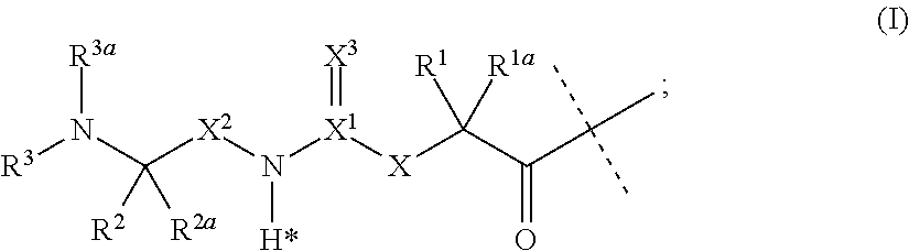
[R3a]N(C([X2]N([X1]([X]C(C(C(C)(C)C)=O)([R1])[R1a])=[X3])[H*])([R2])[R2a])[R3]
